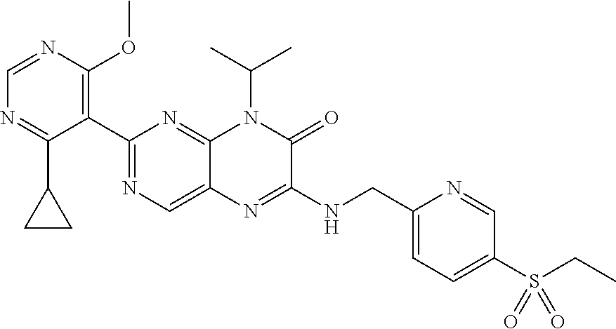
C1=NC(OC)=C(C2=NC=C3C(=N2)N(C(C)C)C(=O)C(NCC2=CC=C(S(=O)(=O)CC)C=N2)=N3)C(C2CC2)=N1
